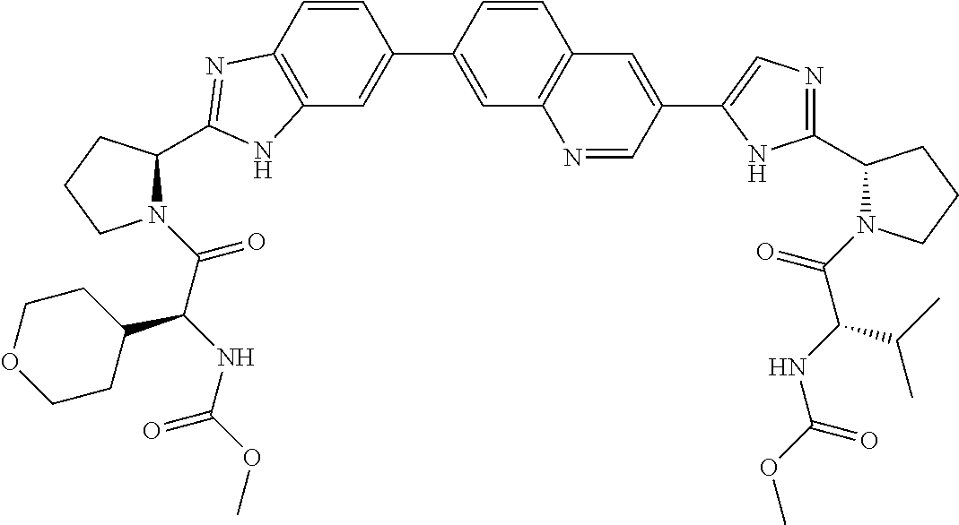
C12=C(C=C(C3=CC4=C(C=C3)C=C(C3=CN=C(C5N(C(=O)C(C(C)C)NC(=O)OC)CCC5)N3)C=N4)C=C1)NC(C1N(C(=O)C(NC(=O)OC)C3CCOCC3)CCC1)=N2
